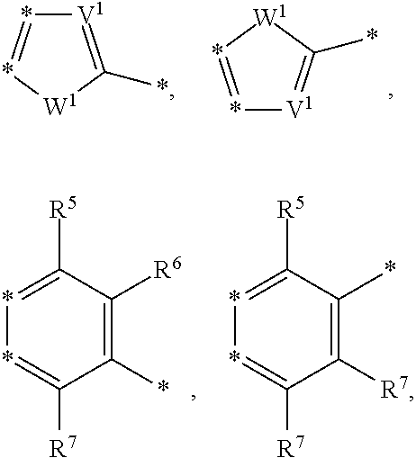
*1=*[W1]C(*)=[V1]1.*1=*[W1]C(*)=[V1]1.*1=C([R5])C(*)=C([R7])C([R7])=*1.*1=C([R5])C([R6])=C(*)C([R7])=*1
